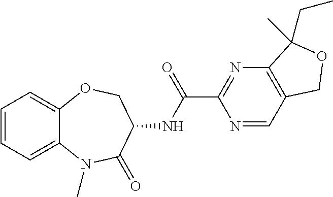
N1=CC2=C(N=C1C(NC1COC3=CC=CC=C3N(C)C1=O)=O)C(C)(CC)OC2
